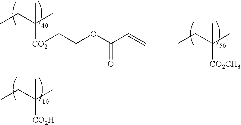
CCC(C)(C)[CO2CH3].CCC(C)(C)[CO2H].CCC(C)(C)[CO2]CCOC(C=C)=O
